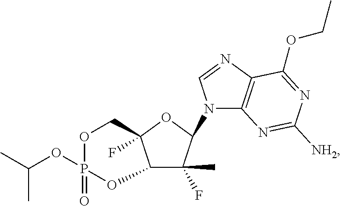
C12C(C)(F)C(N3C4=C(N=C3)C(OCC)=NC([NH2])=N4)OC1(F)COP(=O)(OC(C)C)O2
